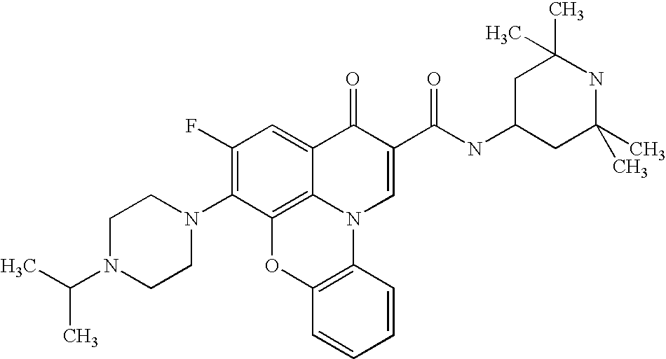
C1(F)=C(N2CCN(C(C)C)CC2)C2=C3C(=C1)C(=O)C(C(NC1CC(C)(C)NC(C)(C)C1)=O)=CN3C1=C(O2)C=CC=C1
